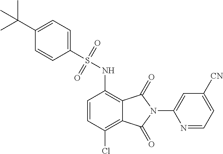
C1=CC(Cl)=C2C(=C1NS(C1=CC=C(C(C)(C)C)C=C1)(=O)=O)C(=O)N(C1=CC([CN])=CC=N1)C2=O
